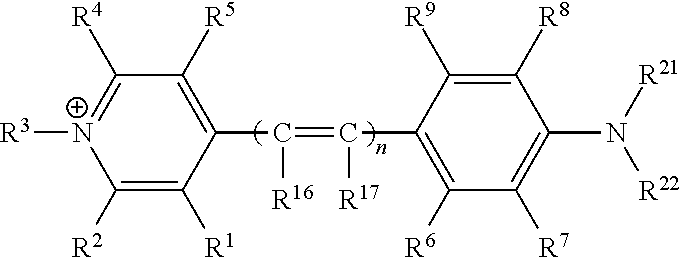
C1(C(=C(C2=C([R6])C([R7])=C(N([R21])[R22])C([R8])=C2[R9])[R17])[R16])=C([R5])C([R4])=[N+]([R3])C([R2])=C1[R1]
